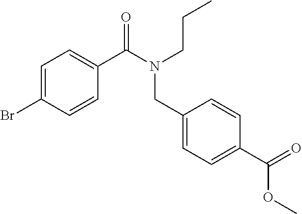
BrC1=CC=C(C(N(CCC)CC2=CC=C(C(=O)OC)C=C2)=O)C=C1
